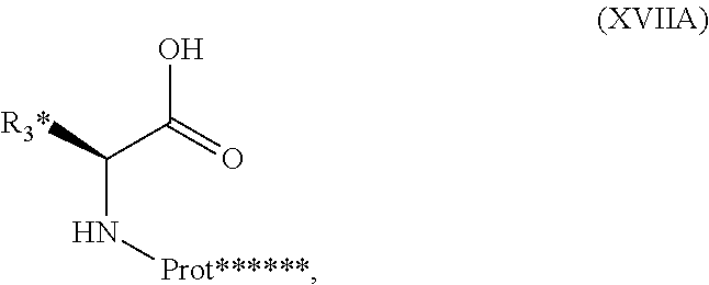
C(N[Prot******])(C(=O)O)[R3*]
